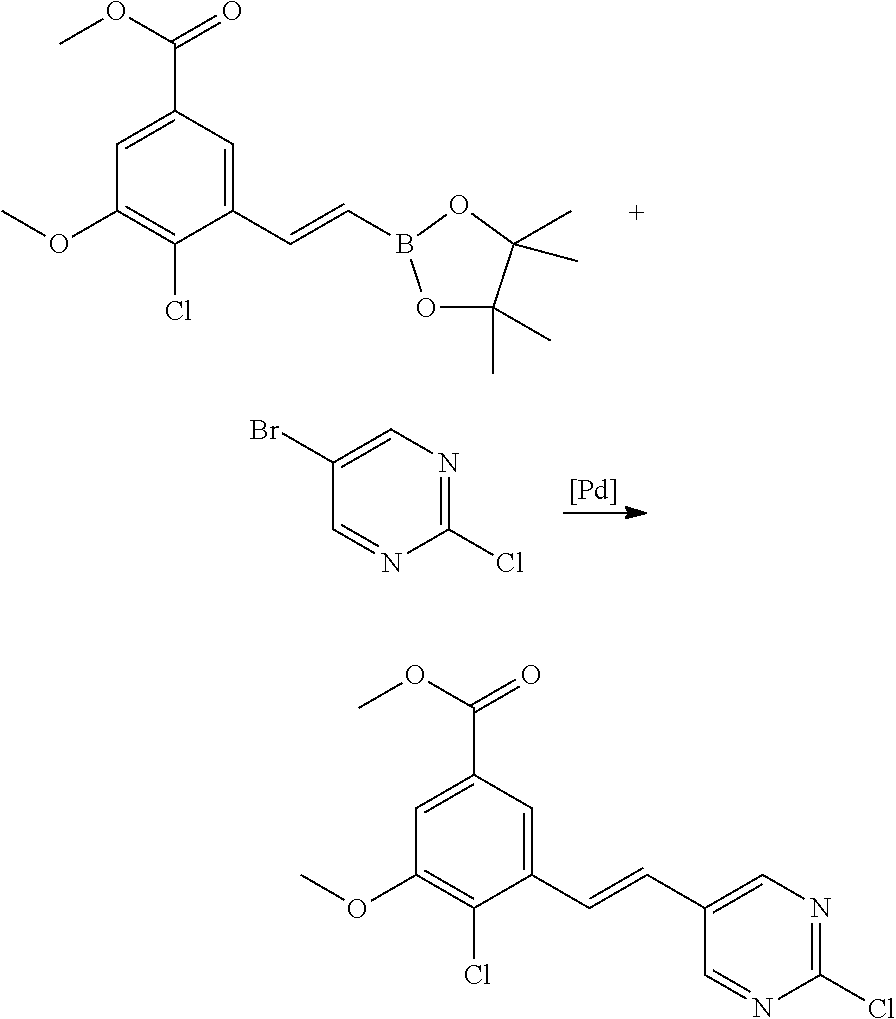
C1=C(C(OC)=O)C=C(C=CB2OC(C)(C)C(C)(C)O2)C(Cl)=C1OC.[Pd].C1(Br)=CN=C(Cl)N=C1.C1=C(C(OC)=O)C=C(C=CC2=CN=C(Cl)N=C2)C(Cl)=C1OC
